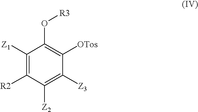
C1([Z1])=C([R2])C([Z2])=C([Z3])C([OTos])=C1O[R3]
